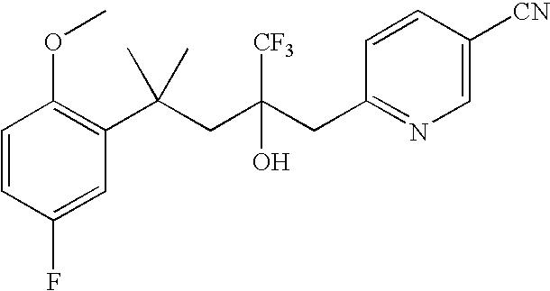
C1=CC(F)=CC(C(CC(CC2=NC=C([CN])C=C2)([CF3])O)(C)C)=C1OC
